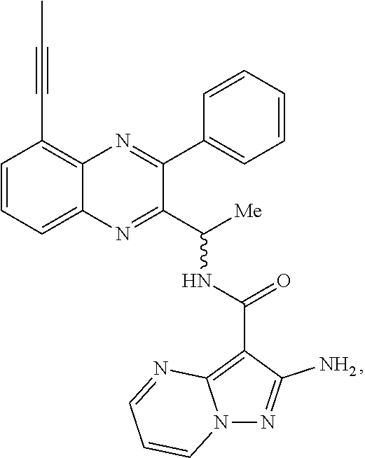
C1=CC=C2C(=C1C#CC)N=C(C1=CC=CC=C1)C(C([Me])NC(=O)C1=C3N(N=C1N)C=CC=N3)=N2
